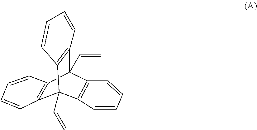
C12=C(C3(C=C)C4=C(C1(C=C)C1=C3C=CC=C1)C=CC=C4)C=CC=C2
